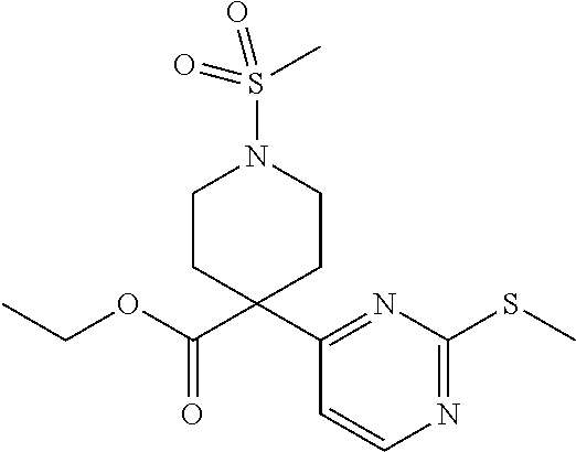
C1CC(C(OCC)=O)(C2=NC(SC)=NC=C2)CCN1S(C)(=O)=O
